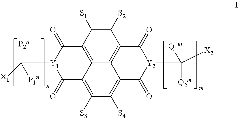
C12=C3C([S1])=C([S2])C4=C1C(=C([S4])C([S3])=C2C(=O)[Y1](C([X1])([P2n])[P1n])C3=O)C(=O)[Y2](C([Q2m])([X2])[Q1m])C4=O
